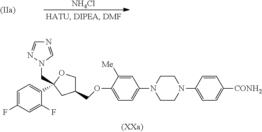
C1=CC(N2CCN(C3=CC=C(OCC4COC(CN5C=NC=N5)(C5=CC=C(F)C=C5F)C4)C([Me])=C3)CC2)=CC=C1[CONH2].[NH4Cl]
